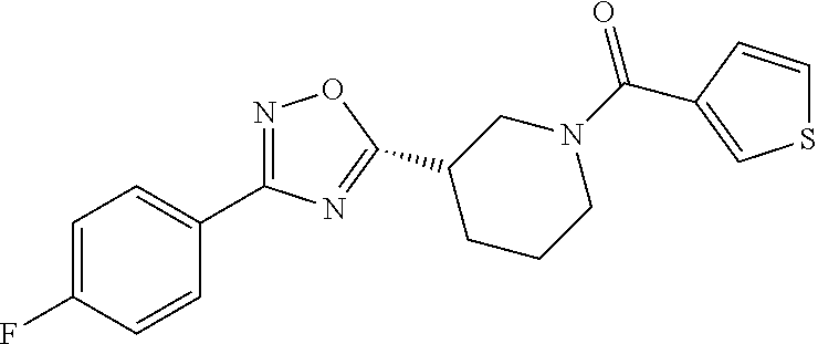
C1(C2=NC(C3=CC=C(F)C=C3)=NO2)CCCN(C(=O)C2=CSC=C2)C1
